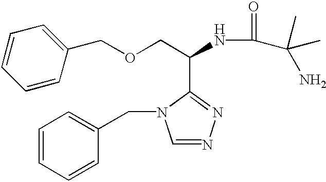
C1=CC(COCC(NC(=O)C(C)(C)N)C2=NN=CN2CC2=CC=CC=C2)=CC=C1
